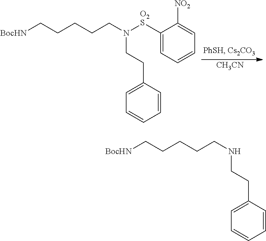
[BocHN]CCCCCN([O2S]C1=CC=CC=C1[NO2])CCC1=CC=CC=C1.[CH3CN].[BocHN]CCCCCNCCC1=CC=CC=C1
